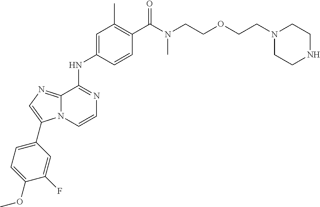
C(C1=C(C)C=C(NC2=NC=CN3C2=NC=C3C2=CC=C(OC)C(F)=C2)C=C1)(=O)N(CCOCCN1CCNCC1)C
